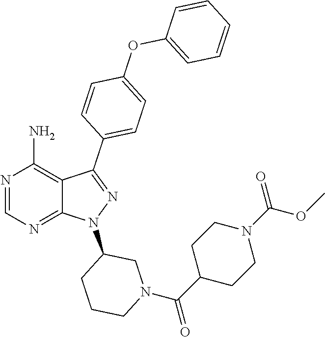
N1=CN=C2C(=C1N)C(C1=CC=C(OC3=CC=CC=C3)C=C1)=NN2C1CCCN(C(C2CCN(C(OC)=O)CC2)=O)C1
